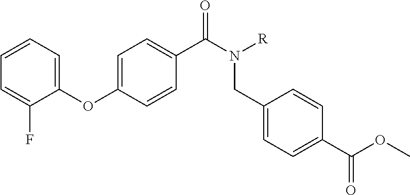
C1=CC=C(OC2=CC=C(C(N([R])CC3=CC=C(C(OC)=O)C=C3)=O)C=C2)C(F)=C1
